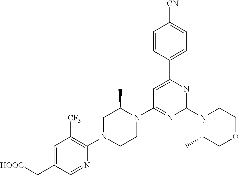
C1=C(C[HOOC])C=NC(N2CCN(C3=NC(N4C(C)COCC4)=NC(C4=CC=C([CN])C=C4)=C3)C(C)C2)=C1[CF3]
